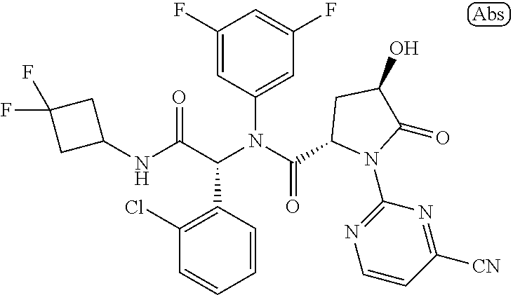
N(C(C(N(C(=O)C1N(C2=NC=CC([CN])=N2)C(=O)C(O)C1)C1=CC(F)=CC(F)=C1)C1=C(Cl)C=CC=C1)=O)C1CC(F)(F)C1
